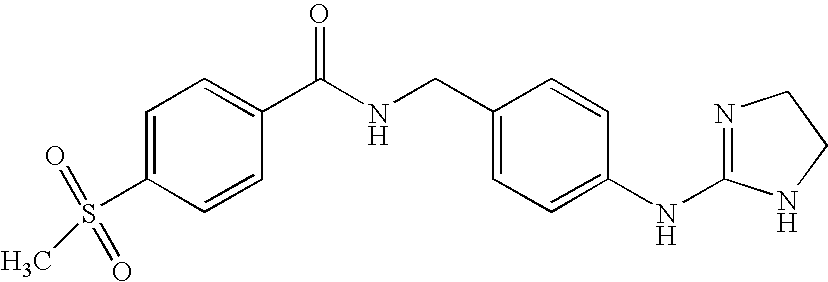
C1=C(S(=O)(C)=O)C=CC(C(NCC2=CC=C(NC3=NCCN3)C=C2)=O)=C1
